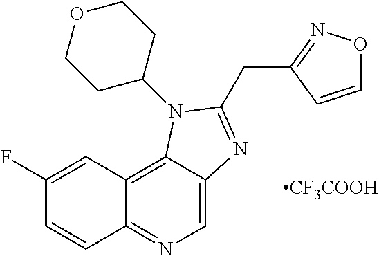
C1(F)=CC2=C3C(=CN=C2C=C1)N=C(CC1=NOC=C1)N3C1CCOCC1.[CF3COOH]
